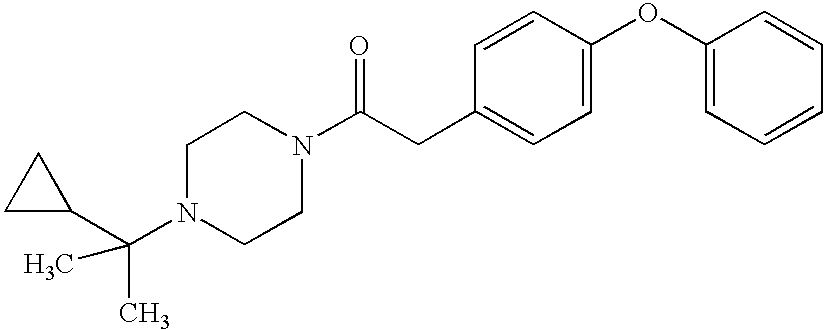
C1C(C(C)(N2CCN(C(CC3=CC=C(OC4=CC=CC=C4)C=C3)=O)CC2)C)C1
